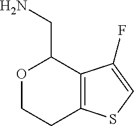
O1CCC2=C(C(F)=CS2)C1CN
